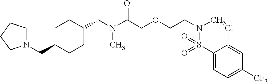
C1(CN(C(COCCN(C)S(C2=CC=C([CF3])C=C2Cl)(=O)=O)=O)C)CCC(CN2CCCC2)CC1
